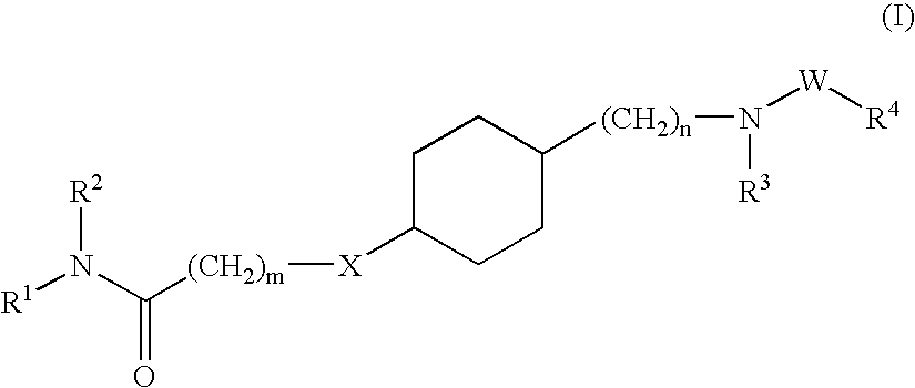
C1C([X][(CH2)m]C(N([R2])[R1])=O)CCC([(CH2)n]N([W][R4])[R3])C1
